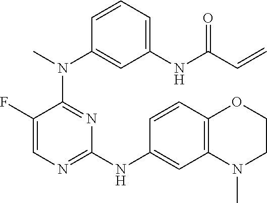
C1(F)=CN=C(NC2=CC3=C(C=C2)OCCN3C)N=C1N(C1=CC(NC(C=C)=O)=CC=C1)C
